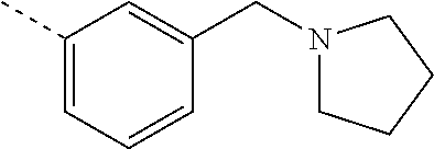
C1(C)=CC=CC(CN2CCCC2)=C1
